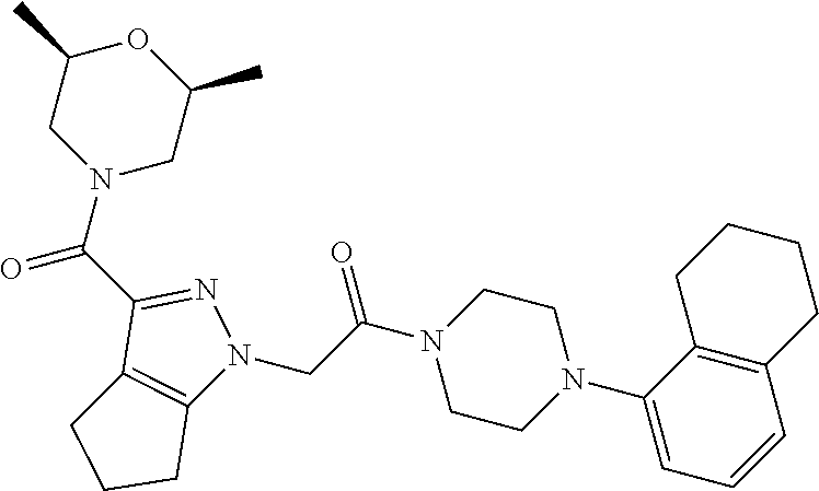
C1(C(N2CC(C)OC(C)C2)=O)=NN(CC(N2CCN(C3=CC=CC4=C3CCCC4)CC2)=O)C2=C1CCC2
